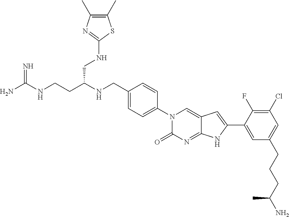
C(CC(NCC1=CC=C(N2C(=O)N=C3C(=C2)C=C(C2=CC(CCCC(N)C)=CC(Cl)=C2F)N3)C=C1)CNC1=NC(C)=C(C)S1)NC(N)=N
